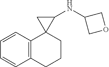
C1=CC2=C(C=C1)C1(CCC2)C(NC2COC2)C1
